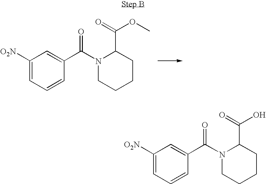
C1([O2N])=CC=CC(C(=O)N2CCCCC2C(=O)OC)=C1.C1([O2N])=CC=CC(C(=O)N2CCCCC2C(=O)O)=C1
